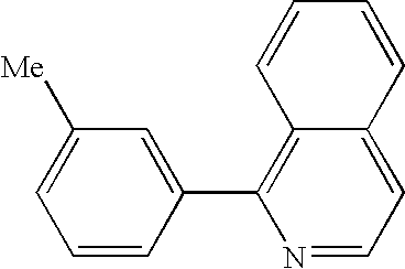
C1([Me])=CC=CC(C2=C3C(=CC=N2)C=CC=C3)=C1
